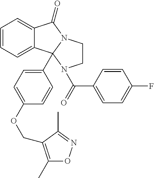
C1=CC=C2C(=C1)C(=O)N1CCN(C(=O)C3=CC=C(F)C=C3)C21C1=CC=C(OCC2=C(C)ON=C2C)C=C1
